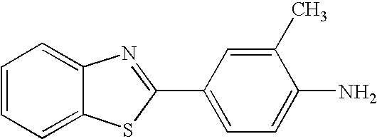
C1=CC=C2C(=C1)N=C(C1=CC=C(N)C(C)=C1)S2
